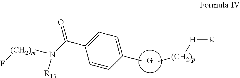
C1=CC(C)=CC=C1C(N([(CH2)m]F)[R13])=O.[G].[H]([K])[(CH2)p]C
